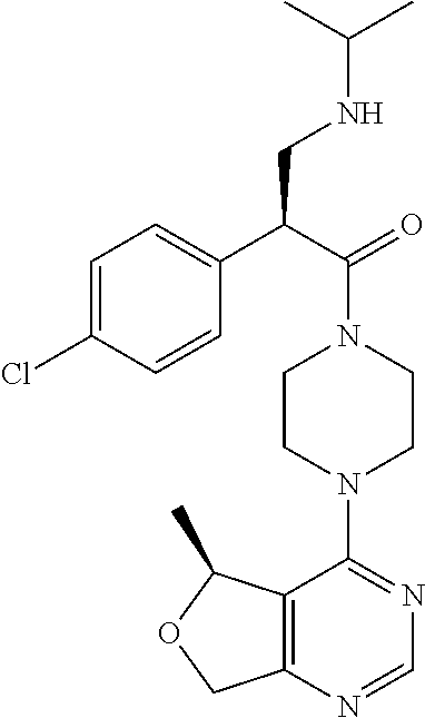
C12=C(N=CN=C1N1CCN(C(C(C3=CC=C(Cl)C=C3)CNC(C)C)=O)CC1)COC2C
